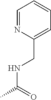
N(C(=O)C)CC1=CC=CC=N1
